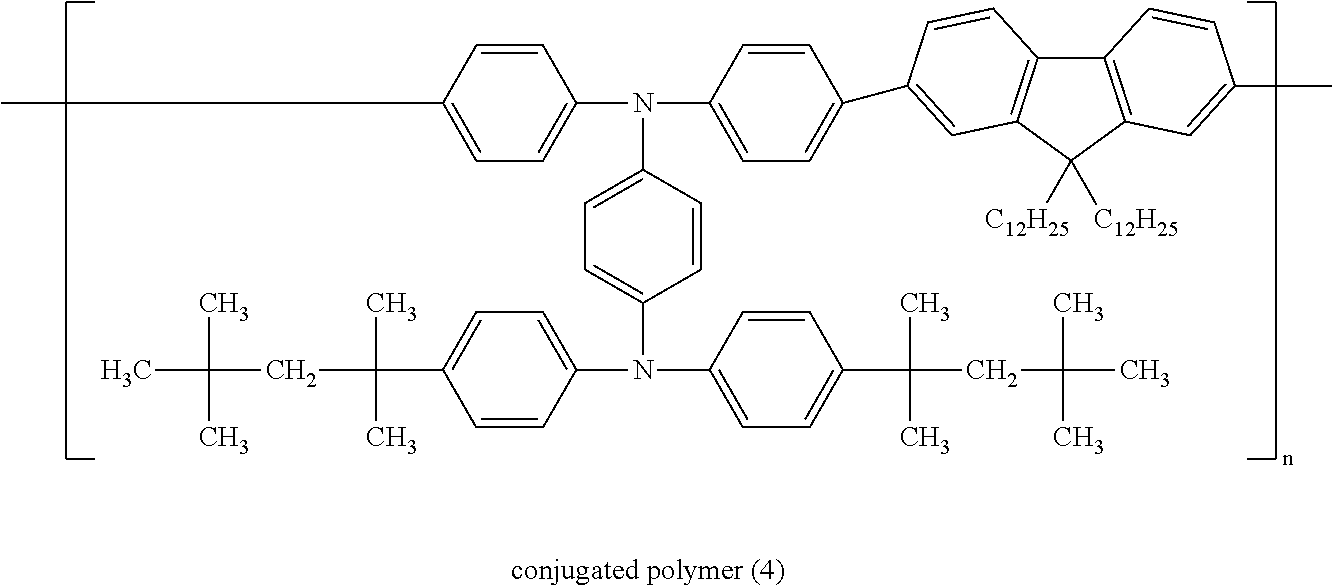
C1=CC(C)=CC=C1N(C1=CC=C(C2=CC3=C(C4=C(C=C(C)C=C4)C3([C12H25])[C12H25])C=C2)C=C1)C1=CC=C(N(C2=CC=C(C(CC(C)(C)C)(C)C)C=C2)C2=CC=C(C(CC(C)(C)C)(C)C)C=C2)C=C1
